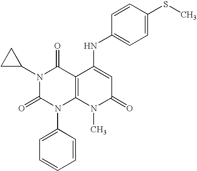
N1(C2CC2)C(=O)N(C2=CC=CC=C2)C2=C(C1=O)C(NC1=CC=C(SC)C=C1)=CC(=O)N2C
